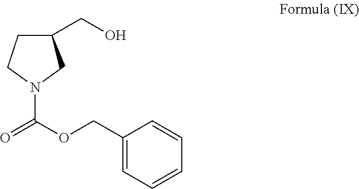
C1(CO)CCN(C(=O)OCC2=CC=CC=C2)C1
